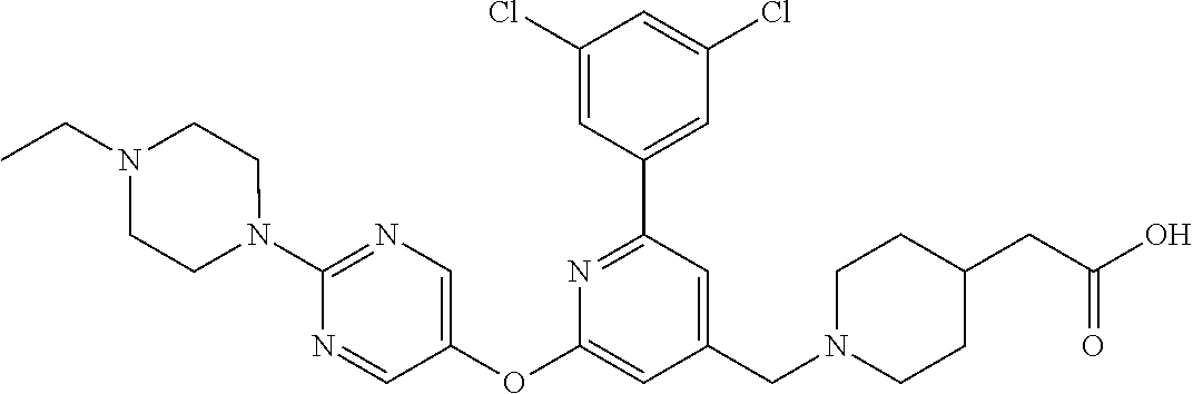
C1(Cl)=CC(C2=NC(OC3=CN=C(N4CCN(CC)CC4)N=C3)=CC(CN3CCC(CC(O)=O)CC3)=C2)=CC(Cl)=C1
